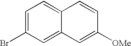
C1=C(Br)C=C2C(=C1)C=CC([OMe])=C2
